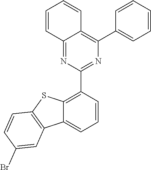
C1=CC=CC=C1C1=C2C(=NC(C3=C4C(=CC=C3)C3=C(S4)C=CC(Br)=C3)=N1)C=CC=C2
